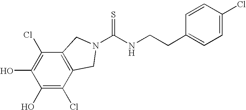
C1(O)=C(Cl)C2=C(C(Cl)=C1O)CN(C(NCCC1=CC=C(Cl)C=C1)=S)C2
